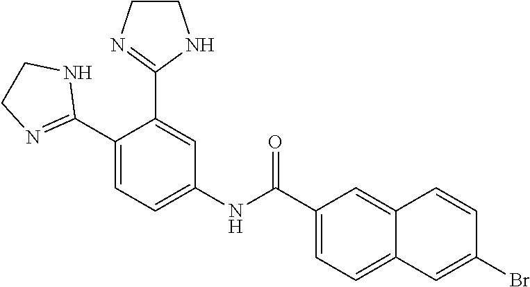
C1(C2=NCCN2)=CC=C(NC(C2=CC=C3C(=C2)C=CC(Br)=C3)=O)C=C1C1=NCCN1
